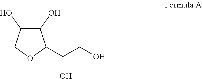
C1(O)C(O)COC1C(CO)O
